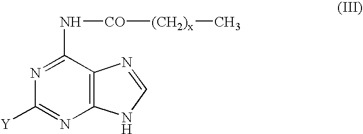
N1=C(N[CO][(CH2)x]C)C2=C(N=C1[Y])NC=N2
